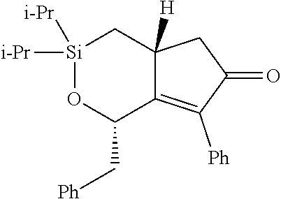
[Si]1([i-Pr])([i-Pr])OC(C[Ph])C2=C([Ph])C(=O)CC2([H])C1
